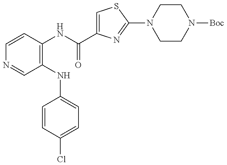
C1=CC(NC(=O)C2=CSC(N3CCN([Boc])CC3)=N2)=C(NC2=CC=C(Cl)C=C2)C=N1
